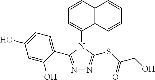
N1=C(C2=CC=C(O)C=C2O)N(C2=CC=CC3=C2C=CC=C3)C(SC(CO)=O)=N1
